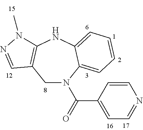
C1C2=C(NC3=CC=CC=C3N1C(C1=CC=NC=C1)=O)N(C)N=C2
